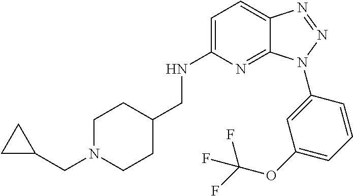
C1=C(NCC2CCN(CC3CC3)CC2)N=C2C(=C1)N=NN2C1=CC(OC(F)(F)F)=CC=C1
